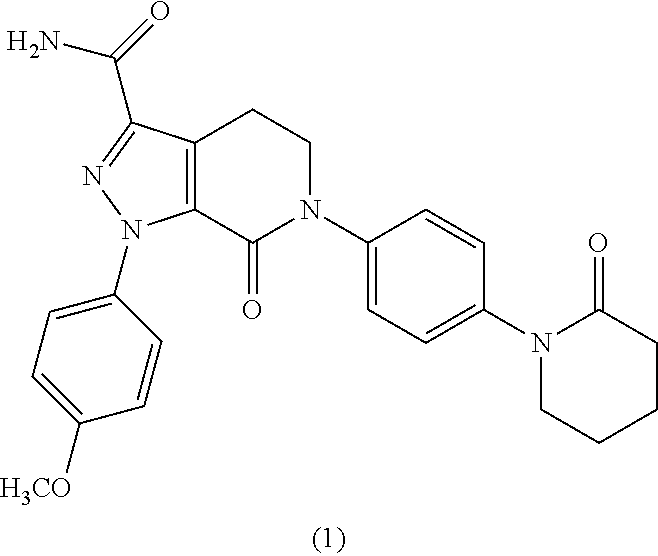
C1(N2CCC3=C(C2=O)N(C2=CC=C([H3CO])C=C2)N=C3C(=O)N)=CC=C(N2CCCCC2=O)C=C1
